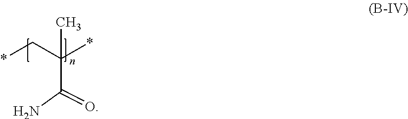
C(N)(C(C*)(*)C)=O
